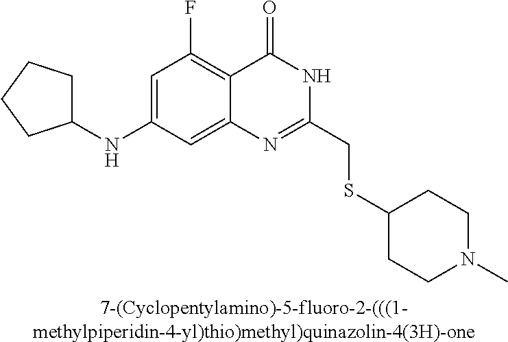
[7-(Cyclopentylamino)-5-fluoro-2-(((1-methylpiperidin-4-yl)thio)methyl)quinazolin-4(3H)-one].C1(NC2CCCC2)=CC(F)=C2C(=C1)N=C(CSC1CCN(C)CC1)NC2=O
